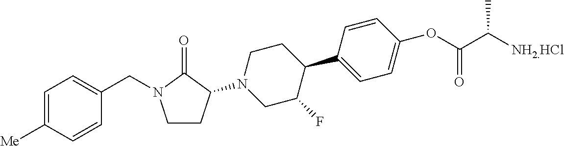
C1=C([Me])C=CC(CN2CCC(N3CC(F)C(C4=CC=C(OC(C([NH2.HCl])C)=O)C=C4)CC3)C2=O)=C1
